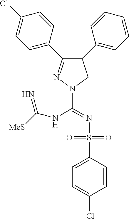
C1(C2=CC=CC=C2)C(C2=CC=C(Cl)C=C2)=NN(C(=NS(C2=CC=C(Cl)C=C2)(=O)=O)NC([MeS])=N)C1
